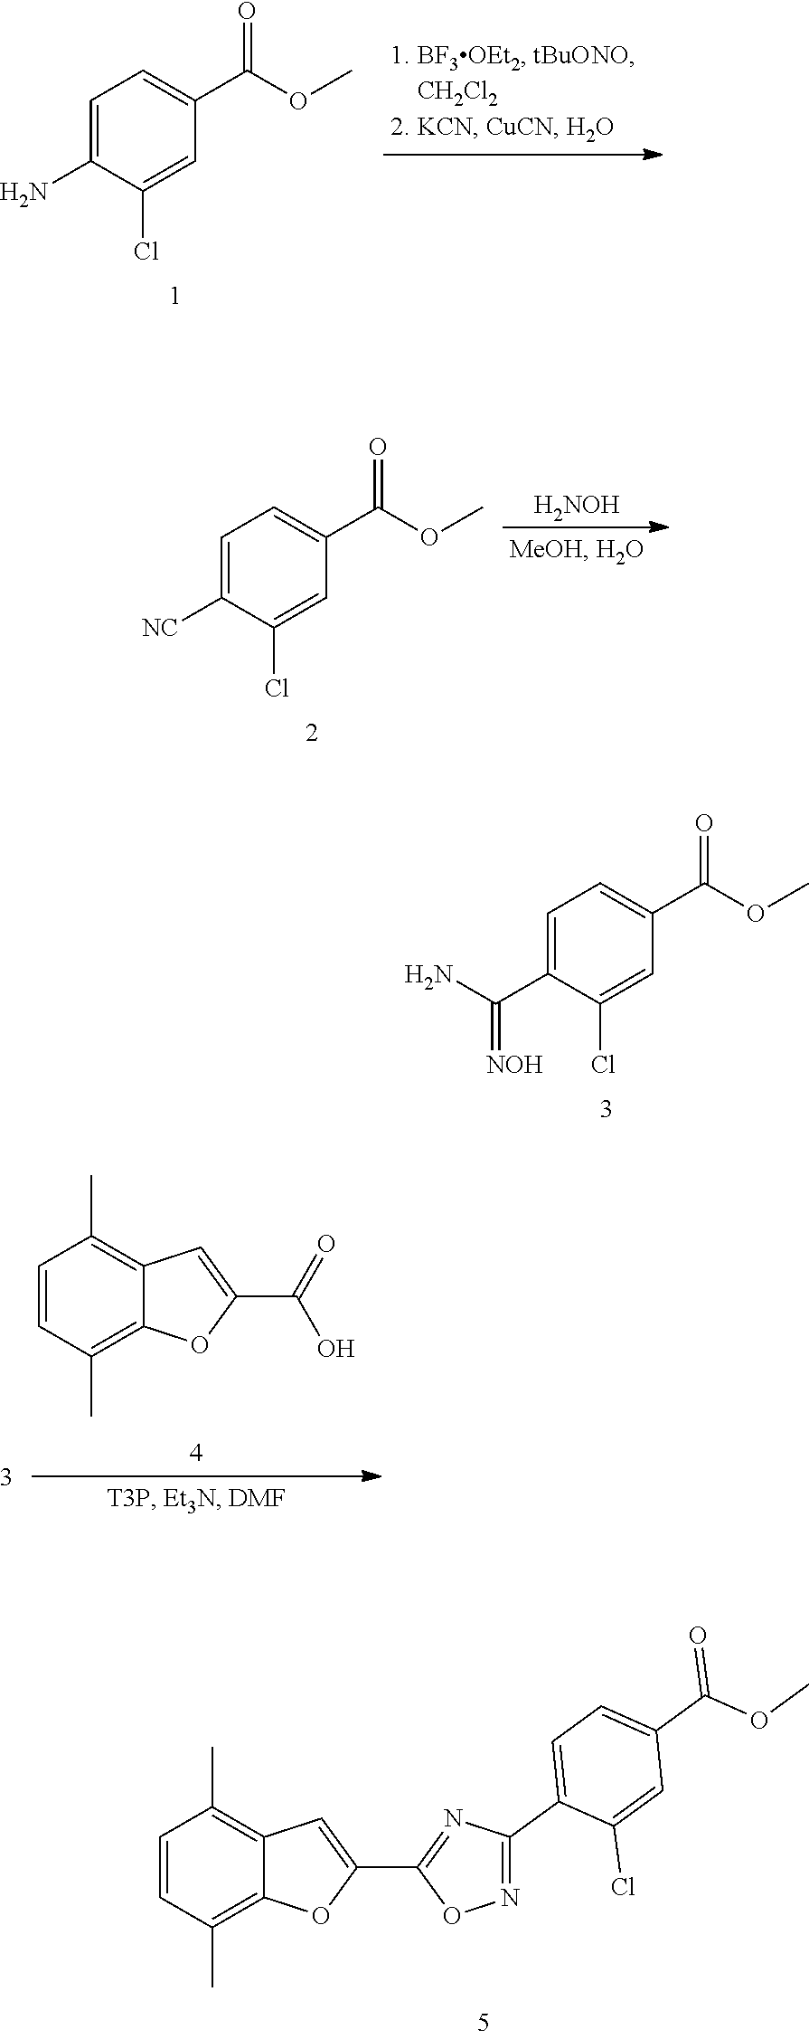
C1=C(N)C(Cl)=CC(C(OC)=O)=C1.C1=C(C(N)=[NOH])C(Cl)=CC(C(OC)=O)=C1.C1=CC(C)=C2C(=C1C)C=C(C1=NC(C3=CC=C(C(OC)=O)C=C3Cl)=NO1)O2.C1=C([NC])C(Cl)=CC(C(OC)=O)=C1.[H2NOH].C1=CC(C)=C2C(=C1C)C=C(C(O)=O)O2
